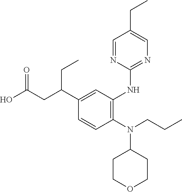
N(C1CCOCC1)(C1=C(NC2=NC=C(CC)C=N2)C=C(C(CC(O)=O)CC)C=C1)CCC
